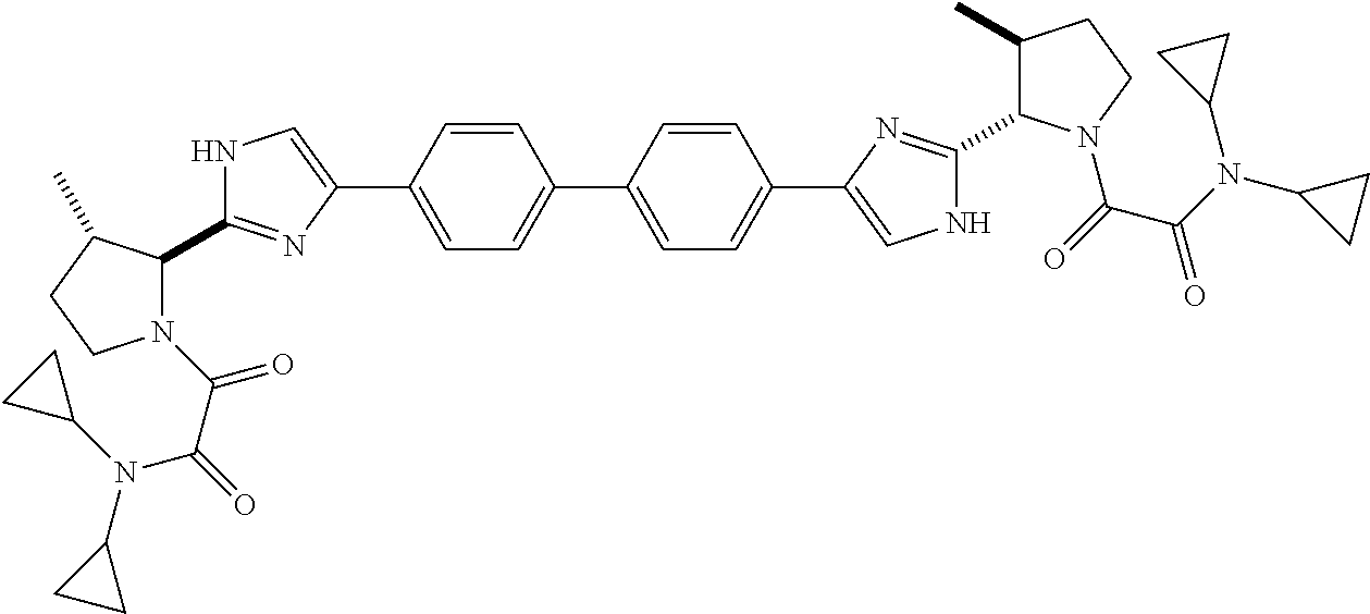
N1(C(C(=O)N(C2CC2)C2CC2)=O)C(C2=NC(C3=CC=C(C4=CC=C(C5=CNC(C6C(C)CCN6C(=O)C(=O)N(C6CC6)C6CC6)=N5)C=C4)C=C3)=CN2)C(C)CC1
